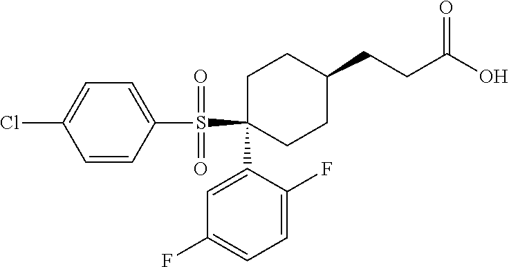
C1=CC(S(C2(C3=CC(F)=CC=C3F)CCC(CCC(O)=O)CC2)(=O)=O)=CC=C1Cl
